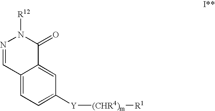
C1=C([Y][(CHR4)m][R1])C=C2C(=C1)C=NN([R12])C2=O
